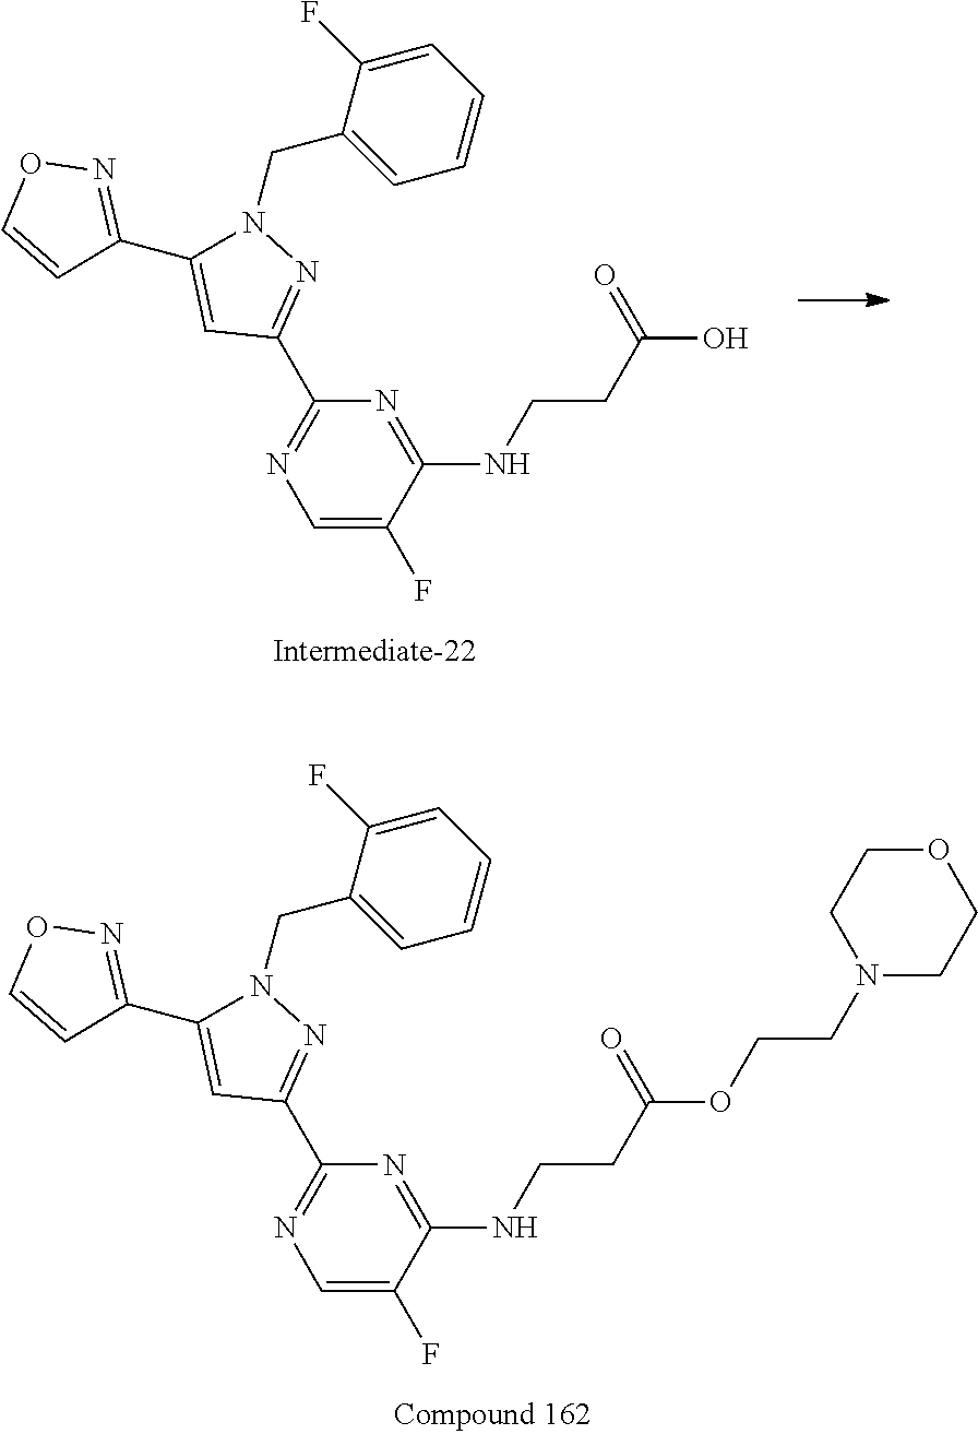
C1=C(F)C(NCCC(OCCN2CCOCC2)=O)=NC(C2=NN(CC3=CC=CC=C3F)C(C3=NOC=C3)=C2)=N1.C1=C(F)C(NCCC(O)=O)=NC(C2=NN(CC3=CC=CC=C3F)C(C3=NOC=C3)=C2)=N1
